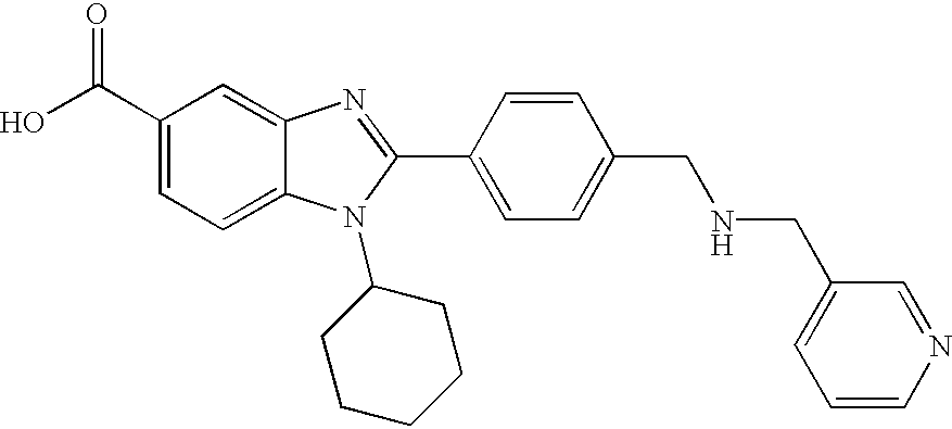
OC(C1=CC=C2C(=C1)N=C(C1=CC=C(CNCC3=CC=CN=C3)C=C1)N2C1CCCCC1)=O
